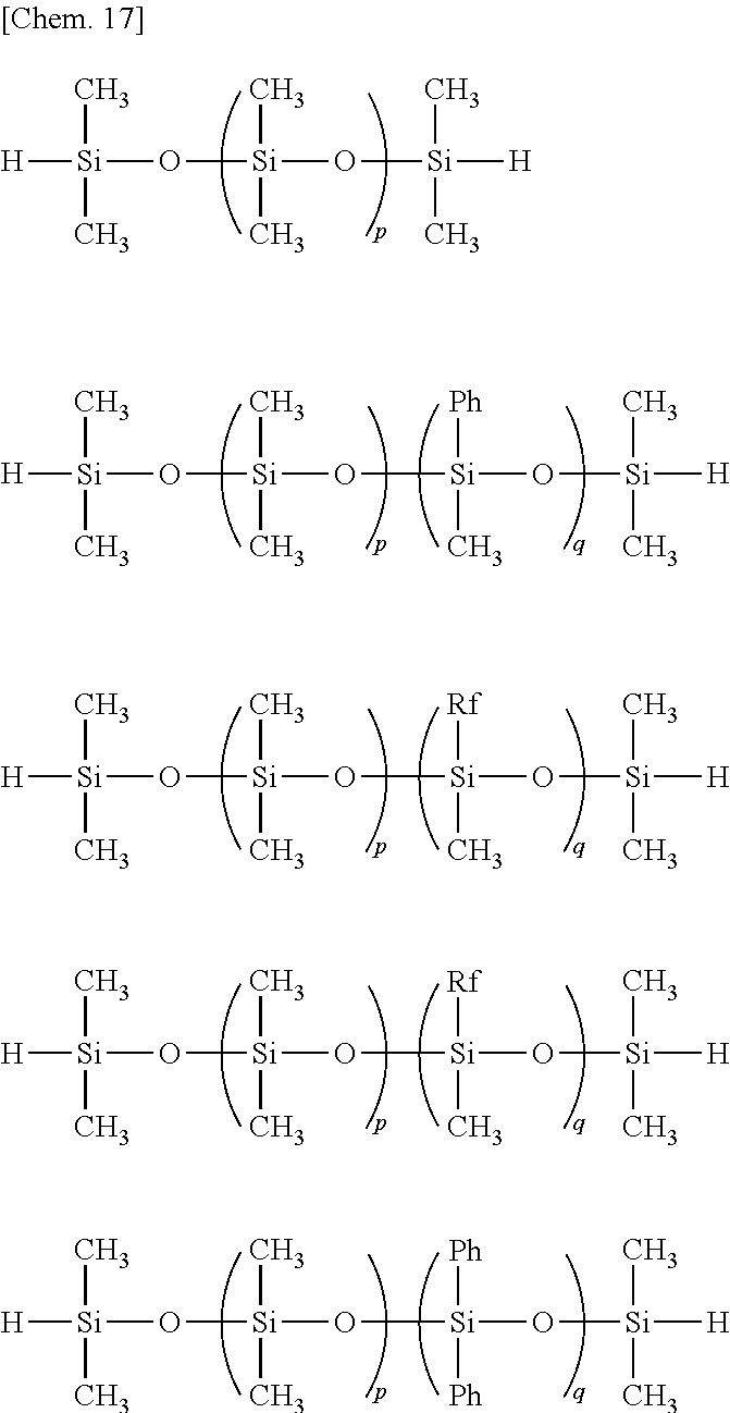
[H][Si](O[Si](O[Si]([H])(C)C)(C)C)(C)C.[H][Si](O[Si](O[Si](O[Si]([H])(C)C)([Ph])C)(C)C)(C)C.[H][Si](O[Si](O[Si](O[Si]([H])(C)C)([Rf])C)(C)C)(C)C.[H][Si](O[Si](O[Si](O[Si]([H])(C)C)([Rf])C)(C)C)(C)C.[H][Si](O[Si](O[Si](O[Si]([H])(C)C)([Ph])[Ph])(C)C)(C)C
